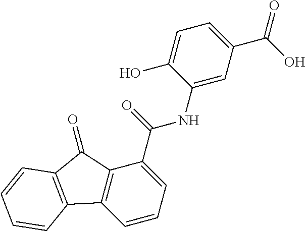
C1=CC=C(C(=O)NC2=CC(C(O)=O)=CC=C2O)C2=C1C1=C(C2=O)C=CC=C1
